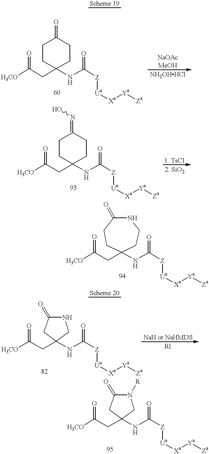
C1CC(NC([Z][Ua][Xa][Ya][Za])=O)(CC([H3CO])=O)CCC1=O.C1CC(NC([Z][Ua][Xa][Ya][Za])=O)(CC([H3CO])=O)CCC1=NO.N(C([Z][Ua][Xa][Ya][Za])=O)C1(CC([H3CO])=O)CCNC(=O)CC1.C(C1(NC([Z][Ua][Xa][Ya][Za])=O)CNC(=O)C1)C([H3CO])=O.C(C1(NC([Z][Ua][Xa][Ya][Za])=O)CN([R])C(=O)C1)C([H3CO])=O
